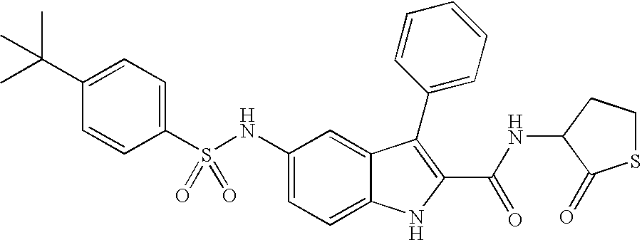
C1(C(C)(C)C)=CC=C(S(NC2=CC=C3C(=C2)C(C2=CC=CC=C2)=C(C(NC2C(=O)SCC2)=O)N3)(=O)=O)C=C1
